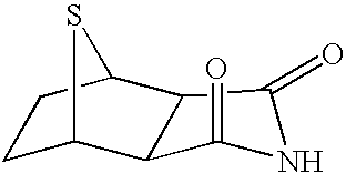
C1C2C3C(C(C1)S2)C(=O)NC3=O
